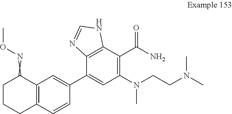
C12=C(C=CC(C3=CC(N(CCN(C)C)C)=C(C(N)=O)C4=C3N=CN4)=C1)CCCC2=NOC
